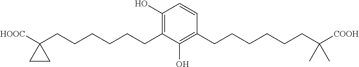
C1(O)=C(CCCCCCC2([HOOC])CC2)C(O)=C(CCCCCCC([COOH])(C)C)C=C1
